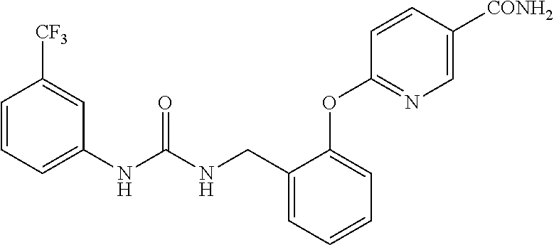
C1=CC=C(NC(NCC2=CC=CC=C2OC2=NC=C([CONH2])C=C2)=O)C=C1[CF3]
